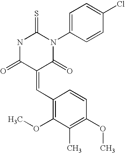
N1C(=O)C(=CC2=C(OC)C(C)=C(OC)C=C2)C(=O)N(C2=CC=C(Cl)C=C2)C1=S
